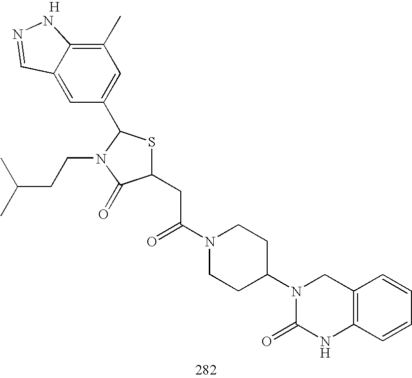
C1(CC(N2CCC(N3C(=O)NC4=C(C3)C=CC=C4)CC2)=O)SC(C2=CC(C)=C3C(=C2)C=NN3)N(CCC(C)C)C1=O.[H]
